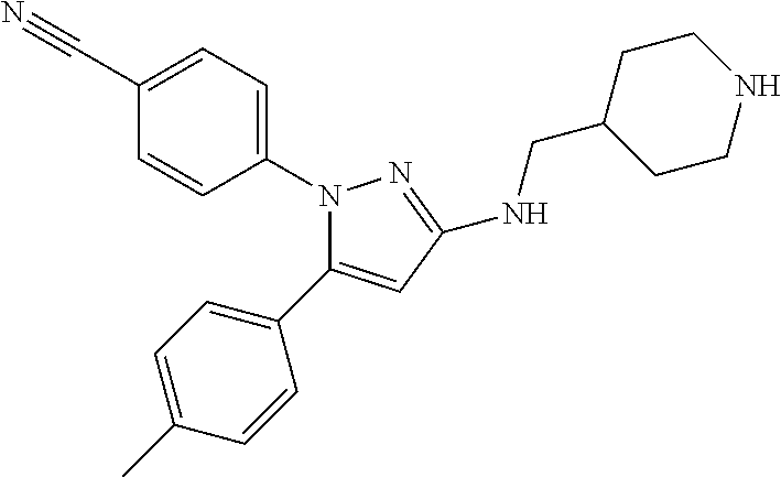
C1(C#N)=CC=C(N2C(C3=CC=C(C)C=C3)=CC(NCC3CCNCC3)=N2)C=C1
